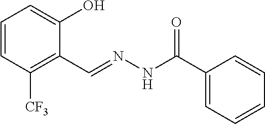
C1=CC([CF3])=C(C=NNC(C2=CC=CC=C2)=O)C(O)=C1
